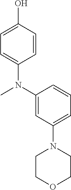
C1(N(C)C2=CC=C(O)C=C2)=CC(N2CCOCC2)=CC=C1
